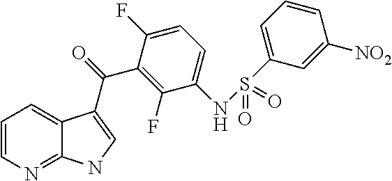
C1=CN=C2C(=C1)C(C(=O)C1=C(F)C(NS(C3=CC=CC([NO2])=C3)(=O)=O)=CC=C1F)=CN2
